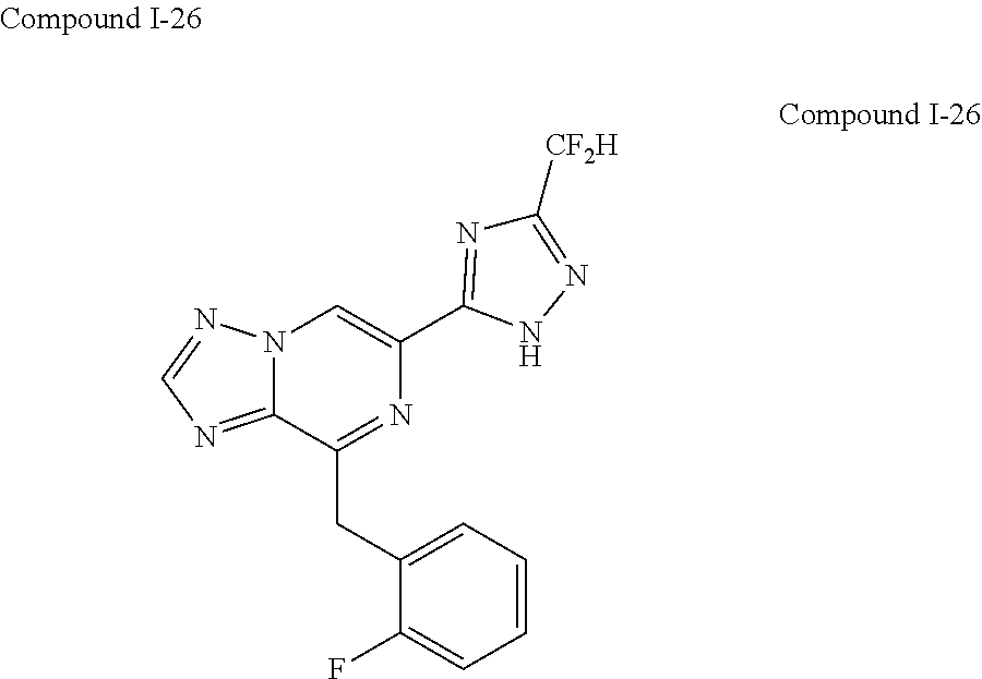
N12C(=NC=N1)C(CC1=CC=CC=C1F)=NC(C1=NC([CF2H])=NN1)=C2
